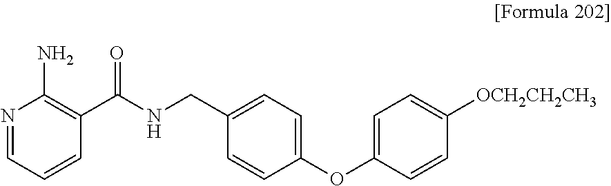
N1=CC=CC(C(NCC2=CC=C(OC3=CC=C([OCH2CH2CH3])C=C3)C=C2)=O)=C1N
